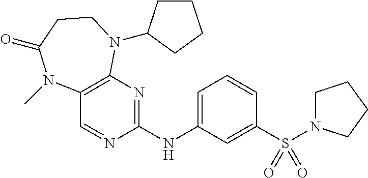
C12=C(N=C(NC3=CC=CC(S(=O)(=O)N4CCCC4)=C3)N=C1)N(C1CCCC1)CCC(=O)N2C
